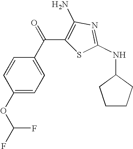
C1(OC(F)F)=CC=C(C(C2=C(N)N=C(NC3CCCC3)S2)=O)C=C1
